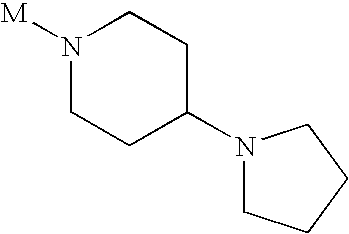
N1([M])CCC(N2CCCC2)CC1
